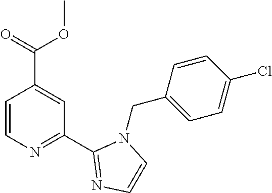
C1=CN=C(C2=NC=CN2CC2=CC=C(Cl)C=C2)C=C1C(=O)OC
